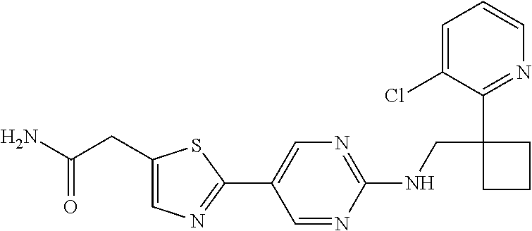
C1(C2=CN=C(NCC3(C4=NC=CC=C4Cl)CCC3)N=C2)=NC=C(CC(N)=O)S1
